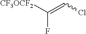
FC(=CCl)[CF3OCF2]
